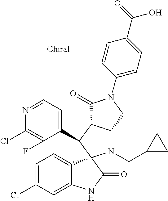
C1(C2C3C(N(CC4CC4)C24C2=CC=C(Cl)C=C2NC4=O)CN(C2=CC=C(C(=O)O)C=C2)C3=O)=CC=NC(Cl)=C1F
